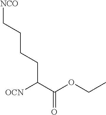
[NCO]CCCCC(C(OCC)=O)[OCN]
